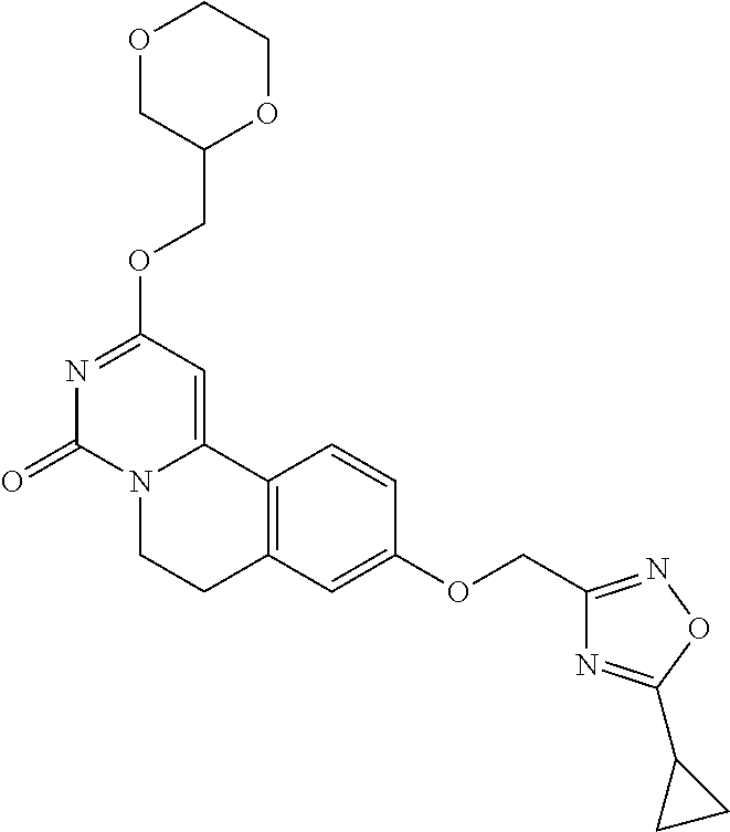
O1CC(COC2=NC(=O)N3C(=C2)C2=C(CC3)C=C(OCC3=NOC(C4CC4)=N3)C=C2)OCC1
